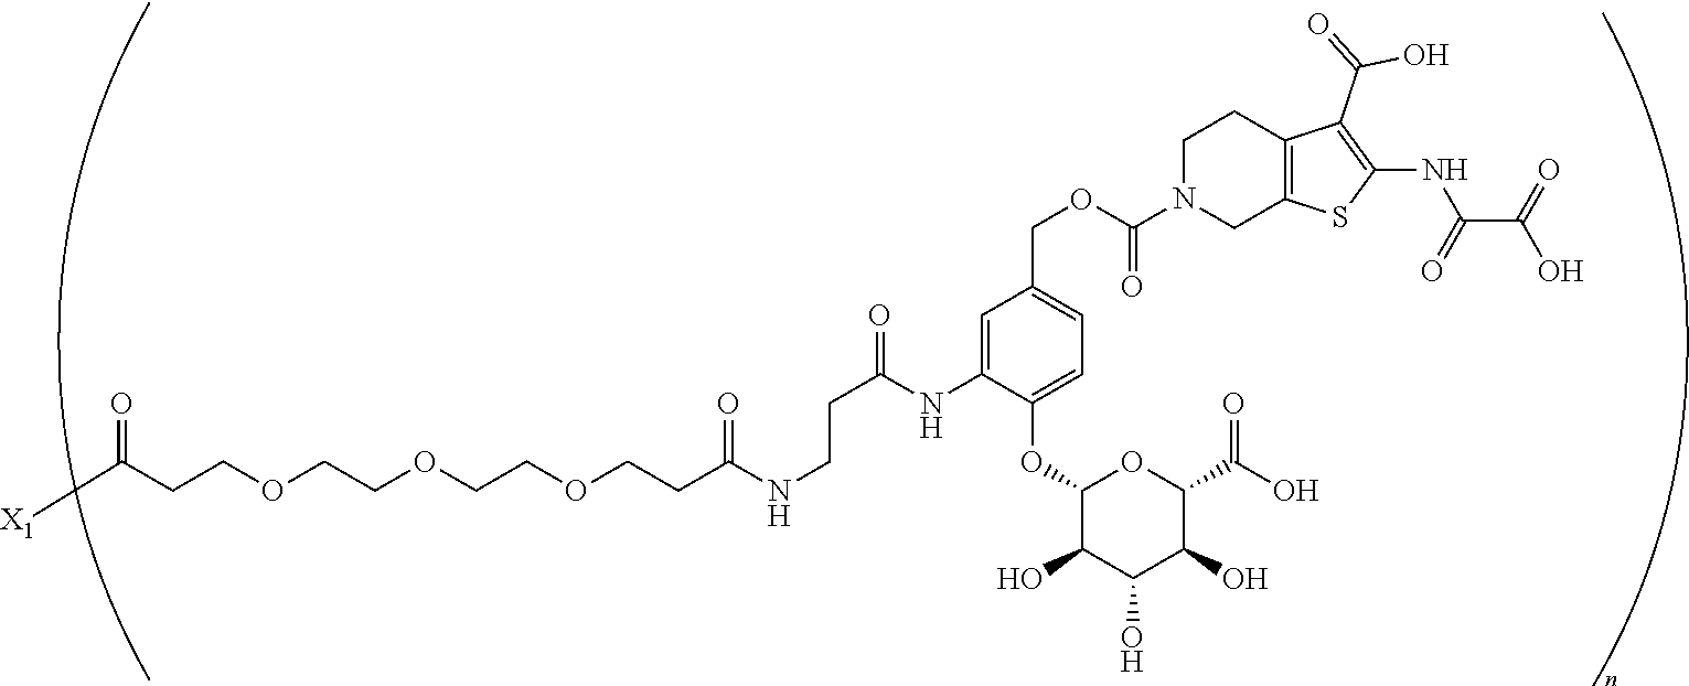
C(OCCOCCOCCC(NCCC(NC1=CC(COC(=O)N2CCC3=C(C2)SC(NC(C(=O)O)=O)=C3C(O)=O)=CC=C1OC1C(O)C(O)C(O)C(C(=O)O)O1)=O)=O)CC(=O)[X1]
